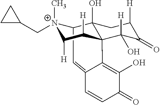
C12C=C3C=CC(=O)C(O)=C3C3(C([H])C([H])[N+]1(CC1CC1)C)C2(O)CC([H])C(=O)C3([H])O
